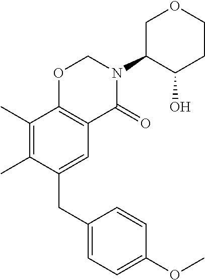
C1(CC2=CC3=C(C(C)=C2C)OCN(C2C(O)CCOC2)C3=O)=CC=C(OC)C=C1
